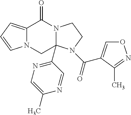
N12C(=CC=C1)C(=O)N1C(C3=NC=C(C)N=C3)(C2)N(C(=O)C2=CON=C2C)CC1
